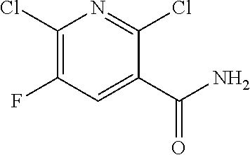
C1(Cl)=C(F)C=C(C(=O)N)C(Cl)=N1
